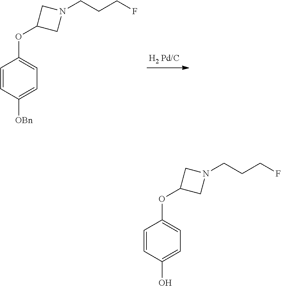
C1(OC2=CC=C([OBn])C=C2)CN(CCCF)C1.C1(OC2=CC=C(O)C=C2)CN(CCCF)C1
